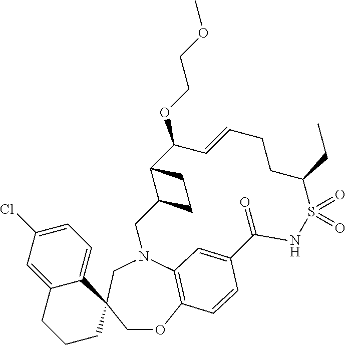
C12C(OCCOC)C=CCCC(CC)S(=O)(=O)NC(=O)C3=CC4=C(OCC5(CN4CC1CC2)C1=CC=C(Cl)C=C1CCC5)C=C3
